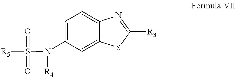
[R5]S(=O)(=O)N([R4])C1=CC=C2C(=C1)SC([R3])=N2
